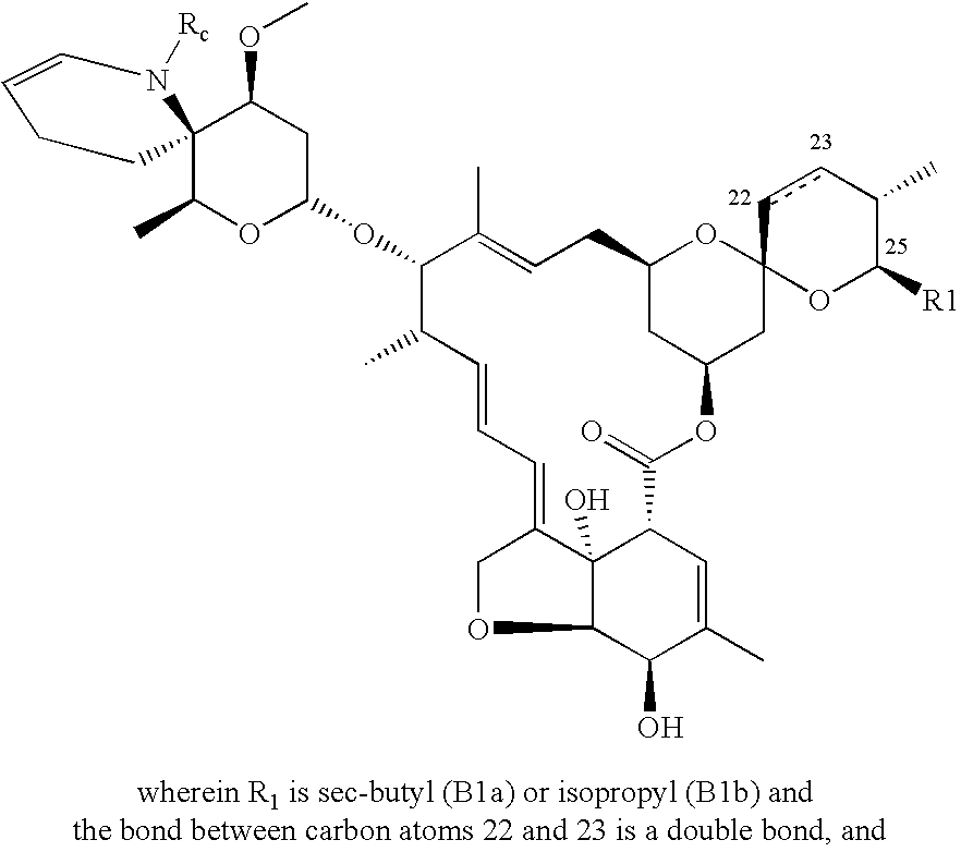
C1(C)OC(OC2C(C)C=CC=C3C4(O)C(OC3)C(O)C(C)=CC4C(=O)OC3CC4(OC(CC=C2C)C3)ccC(C)C([R1])O4)CC(OC)C12CCC=CN2[Rc]
